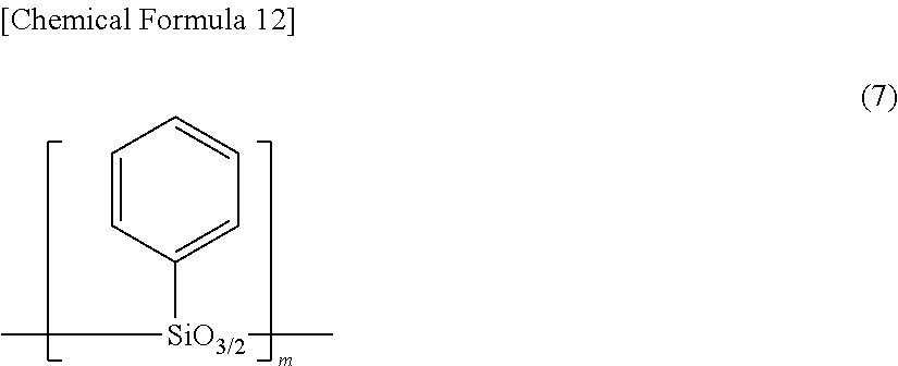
C1=CC([SiO3/2](C)C)=CC=C1
